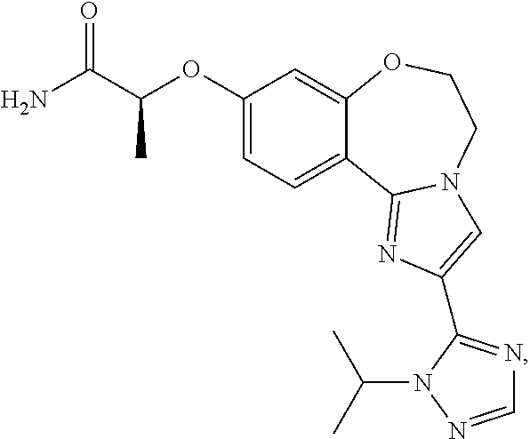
C1(OC(C(N)=O)C)=CC=C2C(=C1)OCCN1C2=NC(C2=NC=NN2C(C)C)=C1
